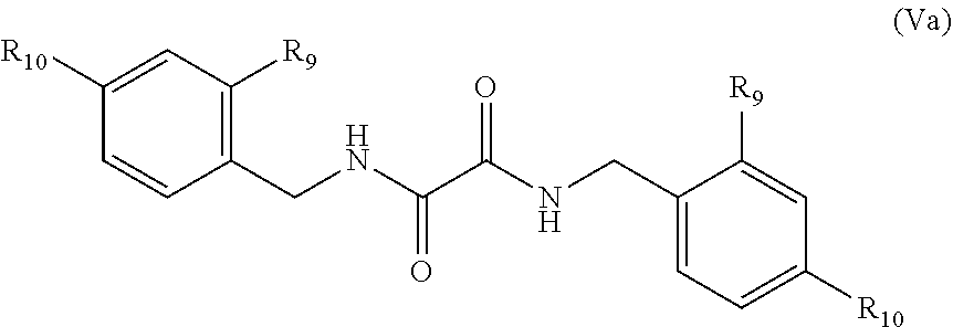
C1(CNC(C(NCC2=CC=C([R10])C=C2[R9])=O)=O)=C([R9])C=C([R10])C=C1
